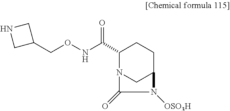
C1(C(NOCC2CNC2)=O)N2CC(CC1)N([OSO3H])C2=O
